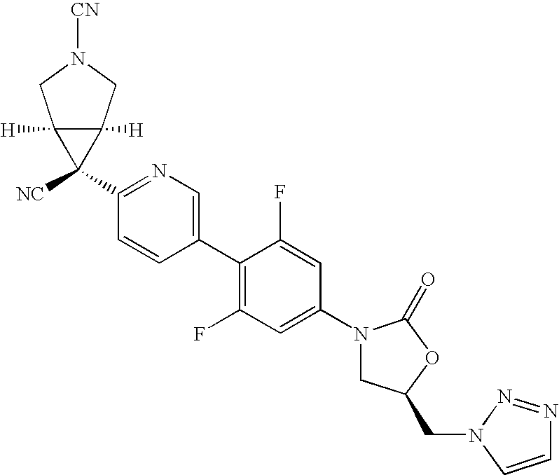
C1(N2CC(CN3N=NC=C3)OC2=O)=CC(F)=C(C2=CN=C(C3([NC])C4([H])C3([H])CN([CN])C4)C=C2)C(F)=C1
